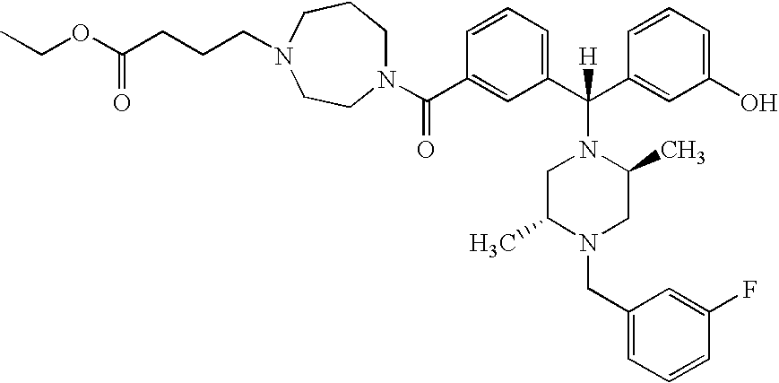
N1(C(C2=CC(C(C3=CC(O)=CC=C3)(N3CC(C)N(CC4=CC=CC(F)=C4)CC3C)[H])=CC=C2)=O)CCCN(CCCC(OCC)=O)CC1
